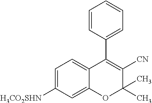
C1=C([H3CO2SHN])C=C2C(=C1)C(C1=CC=CC=C1)=C([CN])C(C)(C)O2
